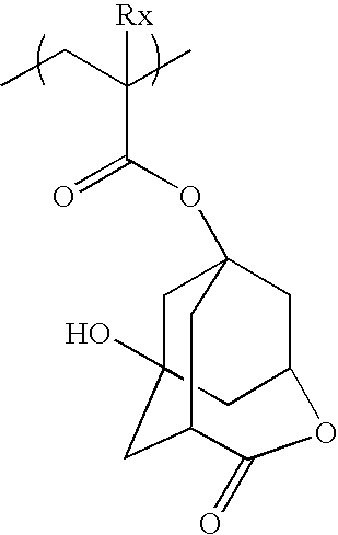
CCC(C(=O)OC12CC3(O)CC(C(=O)OC(C3)C1)C2)(C)[Rx]
